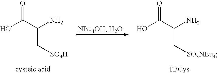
O=C(C(N)C[SO3H])O.[cysteic acid].O=C(C(N)C[SO3NBu4])O.[TBCys]
